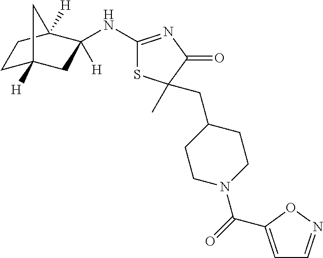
C1(NC2([H])CC3([H])CCC2([H])C3)=NC(=O)C(C)(CC2CCN(C(=O)C3=CC=NO3)CC2)S1
